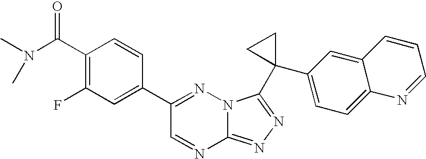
C12=NN=C(C3(C4=CC=C5C(=C4)C=CC=N5)CC3)N1N=C(C1=CC(F)=C(C(N(C)C)=O)C=C1)C=N2
